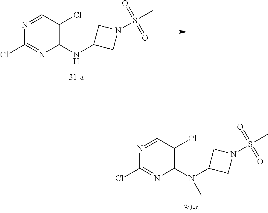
N1=CC(Cl)C(NC2CN(S(C)(=O)=O)C2)N=C1Cl.N1=CC(Cl)C(N(C2CN(S(C)(=O)=O)C2)C)N=C1Cl
